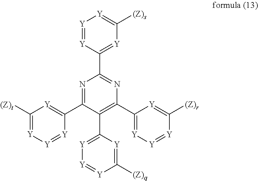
N1=C(C2=[Y]C([(Z)t])=[Y][Y]=[Y]2)C(C2=[Y][Y]=[Y]C([(Z)q])=[Y]2)=C(C2=[Y][Y]=[Y]C([(Z)r])=[Y]2)N=C1C1=[Y]C([(Z)s])=[Y][Y]=[Y]1
